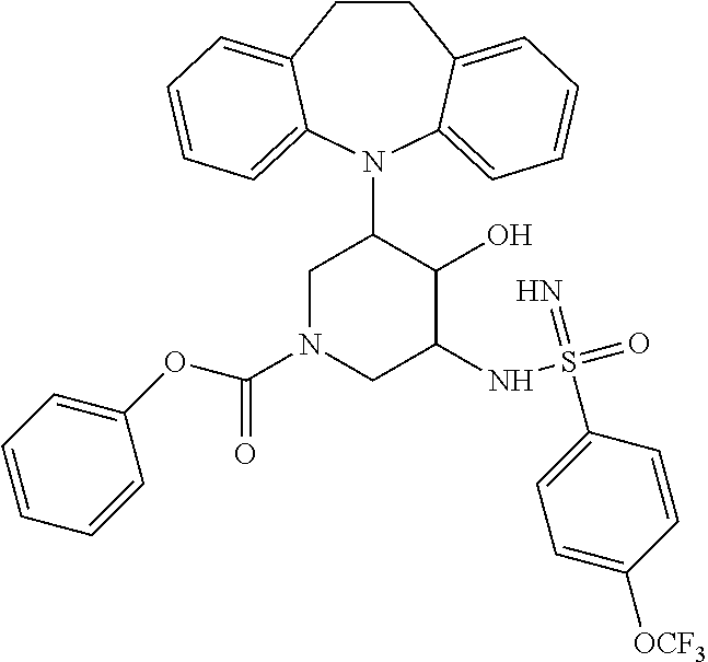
C12=CC=CC=C1N(C1CN(C(=O)OC3=CC=CC=C3)CC(NS(=O)(=N)C3=CC=C([OCF3])C=C3)C1O)C1=CC=CC=C1CC2
